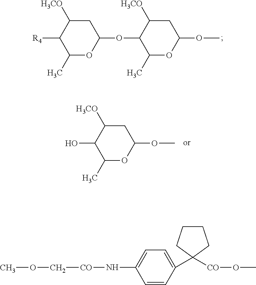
C1C([H3CO])C([R4])C(C)OC1OC1C(C)OC(OC)CC1[H3CO].C1C([H3CO])C(O)C(C)OC1OC.C1=C(N[CO]COC)C=CC(C2([CO]OC)CCCC2)=C1
